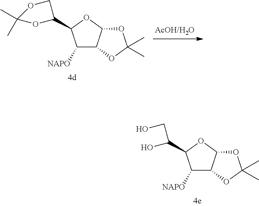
[NAPO]C1C2C(OC1C1COC(C)(C)O1)OC(C)(C)O2.[NAPO]C1C2C(OC1C(CO)O)OC(C)(C)O2
